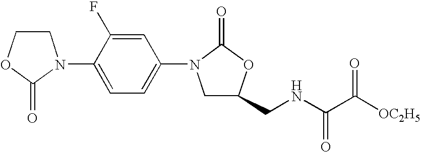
C1COC(=O)N1C1=CC=C(N2CC(CNC(C([OC2H5])=O)=O)OC2=O)C=C1F
